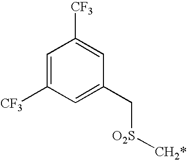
C1=C([CF3])C=C(C[O2S][CH2*])C=C1[CF3]
